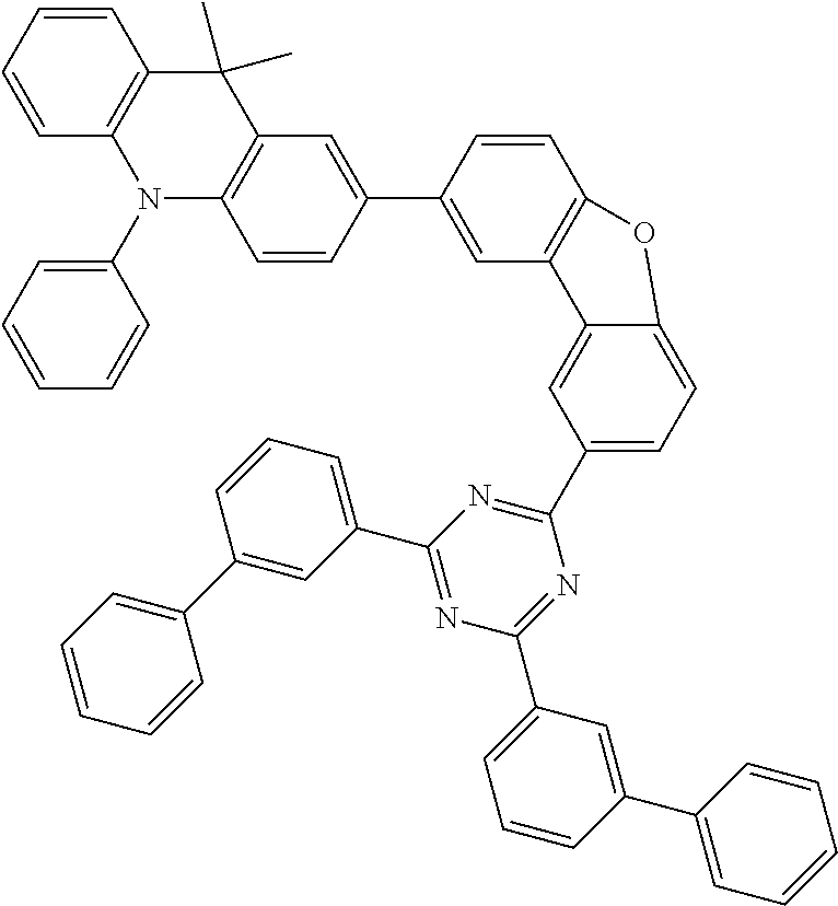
C1(C2=CC3=C(C=C2)OC2=CC=C(C4=NC(C5=CC=CC(C6=CC=CC=C6)=C5)=NC(C5=CC=CC(C6=CC=CC=C6)=C5)=N4)C=C32)=CC2=C(C=C1)N(C1=CC=CC=C1)C1=C(C2(C)C)C=CC=C1
